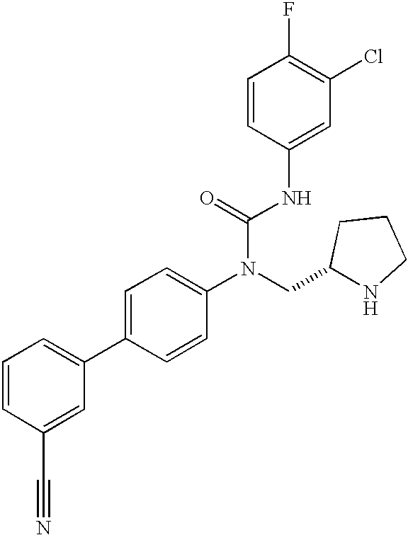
C1=CC(C#N)=CC(C2=CC=C(N(C(NC3=CC(Cl)=C(F)C=C3)=O)CC3NCCC3)C=C2)=C1
